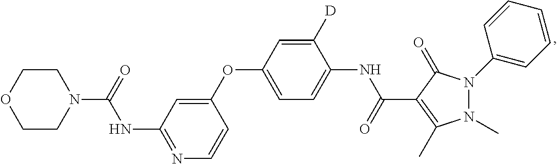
C1(OC2=CC=C(NC(C3=C(C)N(C)N(C4=CC=CC=C4)C3=O)=O)C([D])=C2)=CC(NC(=O)N2CCOCC2)=NC=C1
